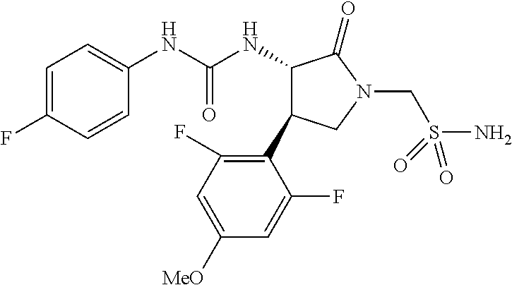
C1(NC(NC2C(C3=C(F)C=C([OMe])C=C3F)CN(CS(N)(=O)=O)C2=O)=O)=CC=C(F)C=C1
